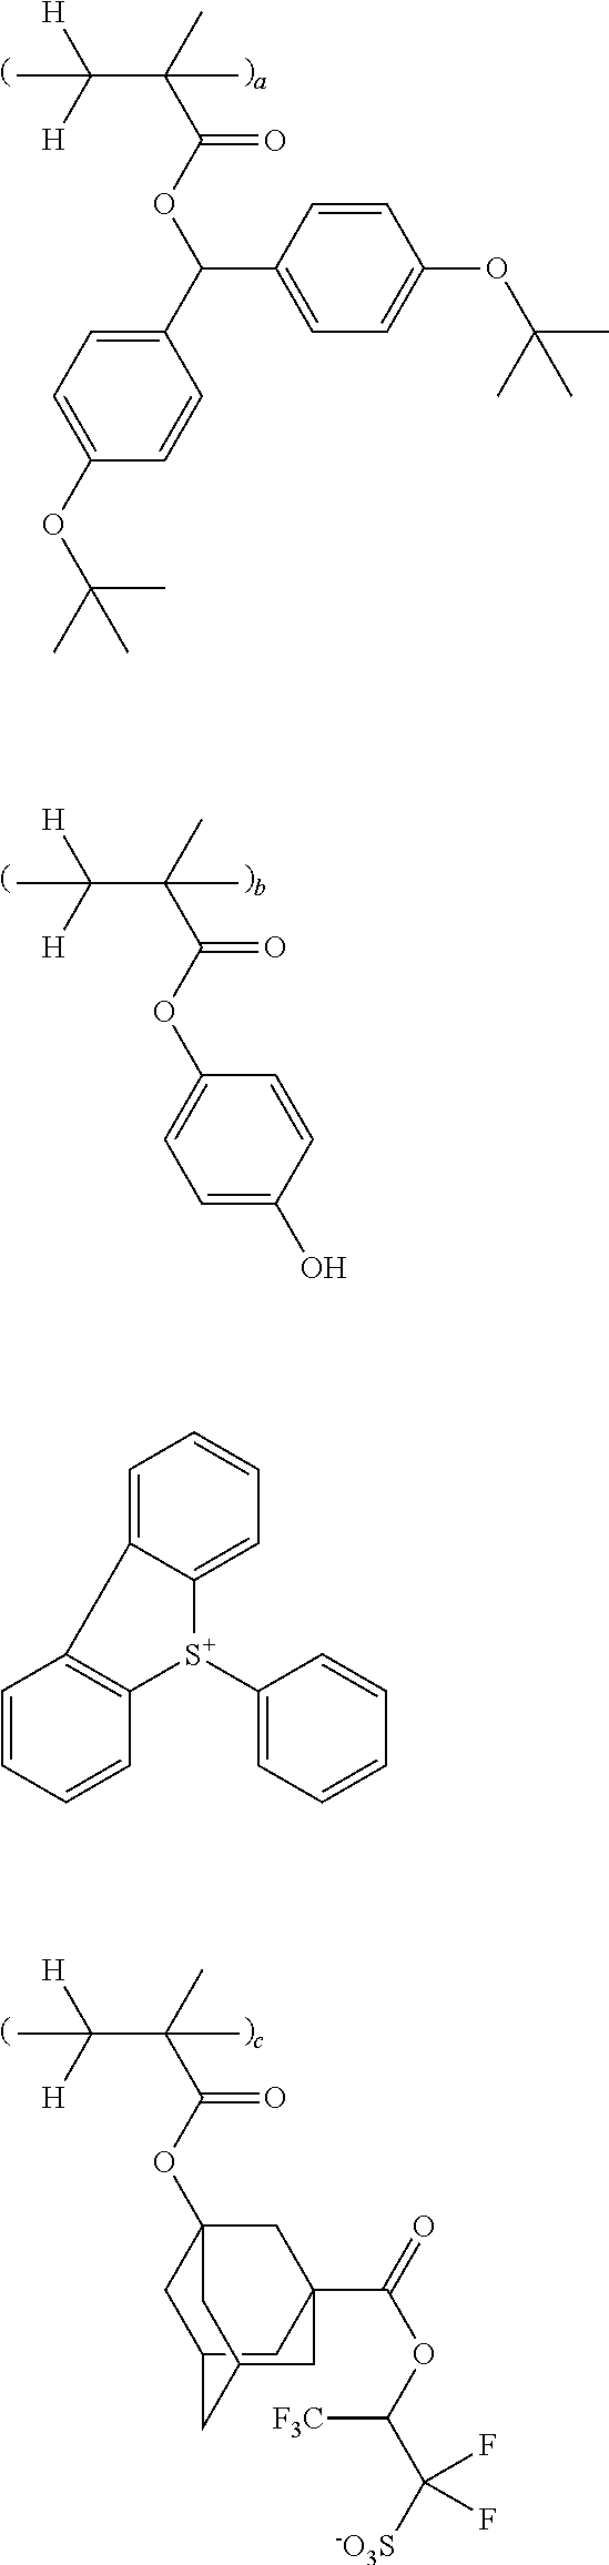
C(C)([H])([H])C(C)(C)C(OC(C1=CC=C(OC(C)(C)C)C=C1)C1=CC=C(OC(C)(C)C)C=C1)=O.C(C)([H])([H])C(C(OC12CC3CC(C(=O)OC([F3C])C(F)([-O3S])F)(C1)CC(C3)C2)=O)(C)C.C(C)([H])([H])C(C)(C)C(OC1=CC=C(O)C=C1)=O.C1=C2C(=CC=C1)[S+](C1=CC=CC=C1)C1=C2C=CC=C1
